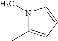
N1(C)C(C)=CC=C1
